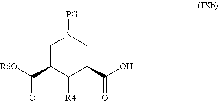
C1C(C([R6O])=O)C([R4])C(C(O)=O)CN1[PG]
